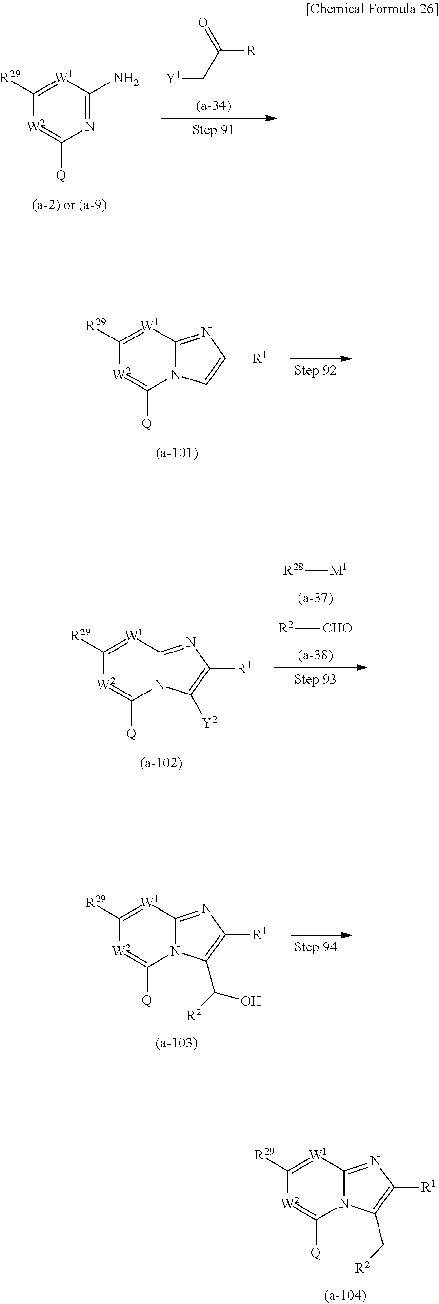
N12C(=NC([R1])=C1C[R2])[W1]=C([R29])[W2]=C2[Q].N1=C(N)[W1]=C([R29])[W2]=C1[Q].[Y1]CC([R1])=O.N12C(=NC([R1])=C1)[W1]=C([R29])[W2]=C2[Q].N12C(=NC([R1])=C1[Y2])[W1]=C([R29])[W2]=C2[Q].[R28][M1].[R2][CHO].N12C(=NC([R1])=C1C(O)[R2])[W1]=C([R29])[W2]=C2[Q]
